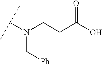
C(CC(O)=O)N(C(C)C)C[Ph]
